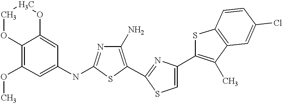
O(C1=C2OCCOC2=CC(NC2=NC(N)=C(C3=NC(C4=C(C)C5=C(S4)C=CC(Cl)=C5)=CS3)S2)=C1)C
